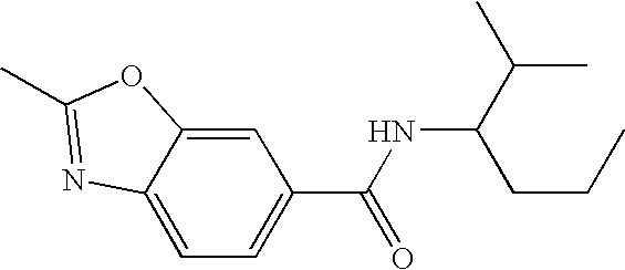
C12=CC=C(C(NC(C(C)C)CCC)=O)C=C1OC(C)=N2
